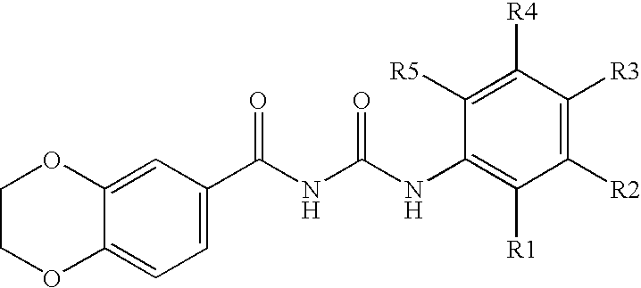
C1COC2=CC=C(C(NC(NC3=C([R1])C([R2])=C([R3])C([R4])=C3[R5])=O)=O)C=C2O1
